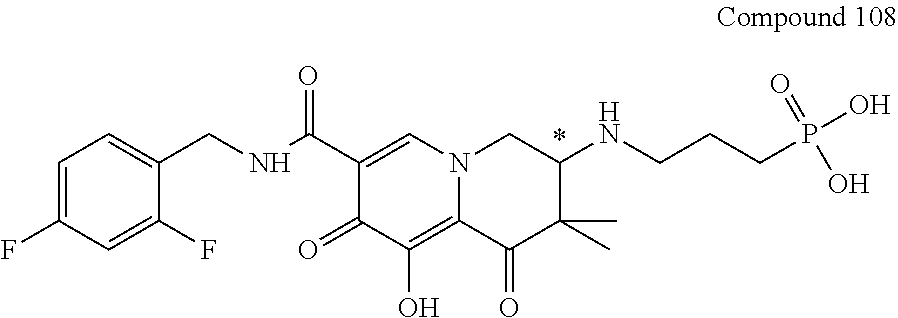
C1=C(F)C=C(F)C(CNC(C2=CN3C(=C(O)C2=O)C(=O)C(C)(C)C(NCCCP(O)(=O)O)C3)=O)=C1
